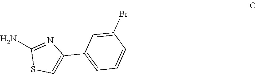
NC1=NC(C2=CC=CC(Br)=C2)=CS1
